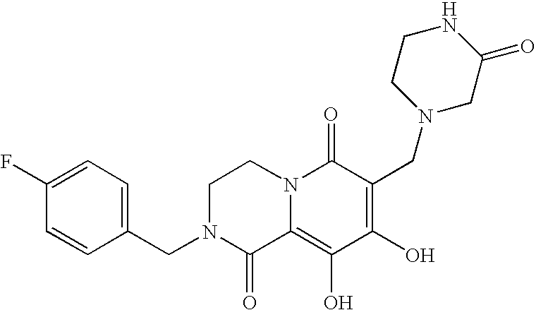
C1N(CC2=CC=C(F)C=C2)C(=O)C2=C(O)C(O)=C(CN3CCNC(=O)C3)C(=O)N2C1
